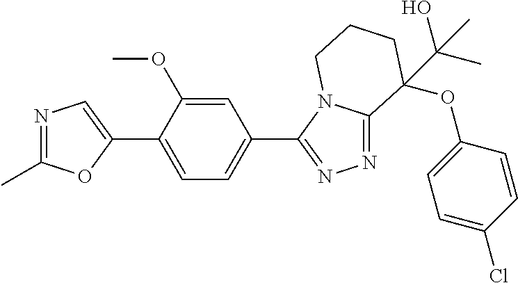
N1=C(C)OC(C2=CC=C(C3=NN=C4N3CCCC4(C(O)(C)C)OC3=CC=C(Cl)C=C3)C=C2OC)=C1
